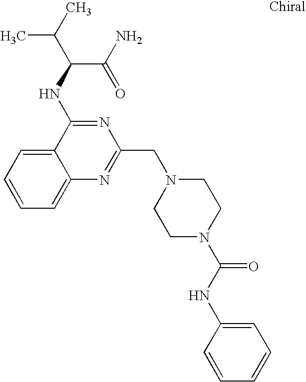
C1=CC=C2C(=C1)C(NC(C(=O)N)C(C)C)=NC(CN1CCN(C(NC3=CC=CC=C3)=O)CC1)=N2
